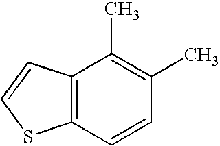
C12=C(C=CC(C)=C1C)SC=C2
